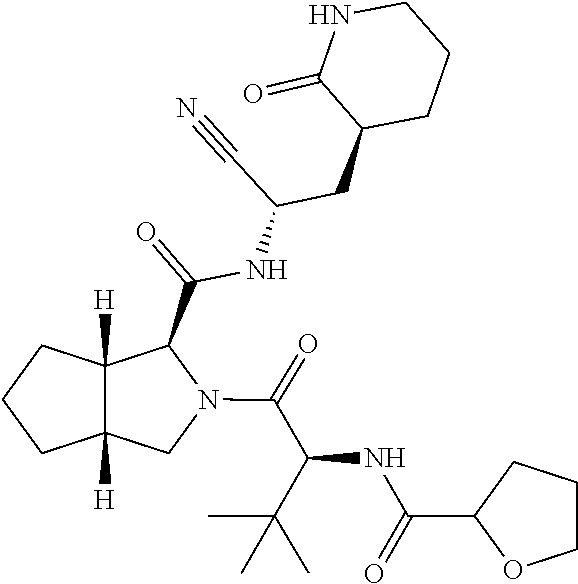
C1C2([H])C([H])(CC1)C(C(=O)NC(CC1C(=O)NCCC1)C#N)N(C(C(C(C)(C)C)NC(C1CCCO1)=O)=O)C2
